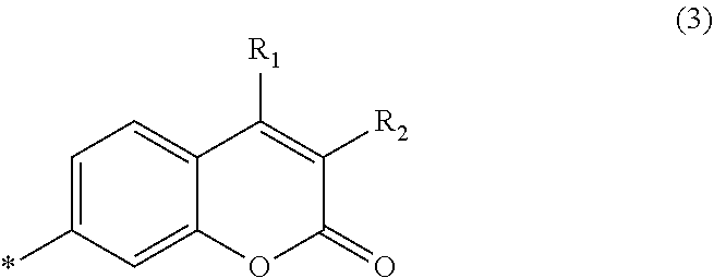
C1=C(*)C=C2C(=C1)C([R1])=C([R2])C(=O)O2
